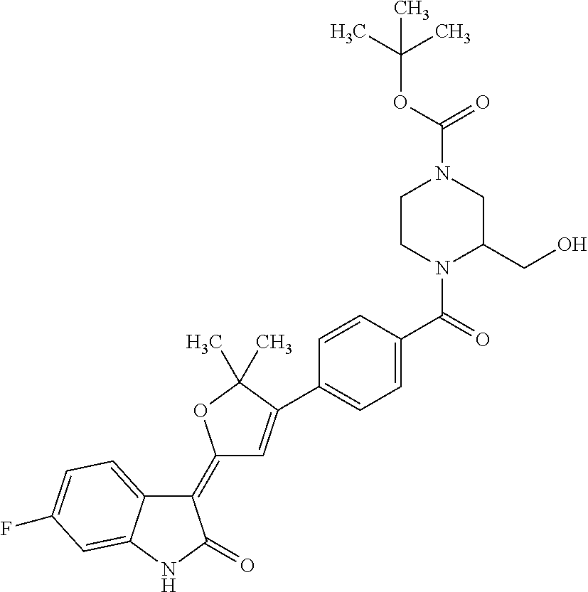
C1(=C2C=C(C3=CC=C(C(=O)N4C(CO)CN(C(OC(C)(C)C)=O)CC4)C=C3)C(C)(C)O2)C2=CC=C(F)C=C2NC1=O
